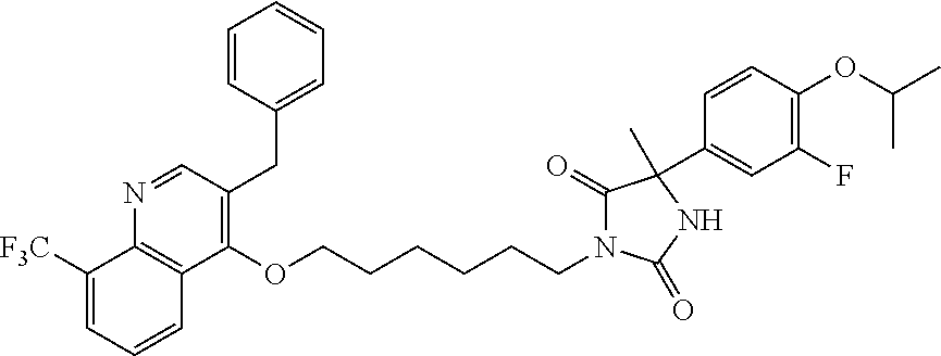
C1=CC(CC2=C(OCCCCCCN3C(=O)C(C)(C4=CC(F)=C(OC(C)C)C=C4)NC3=O)C3=C(N=C2)C([F3C])=CC=C3)=CC=C1
